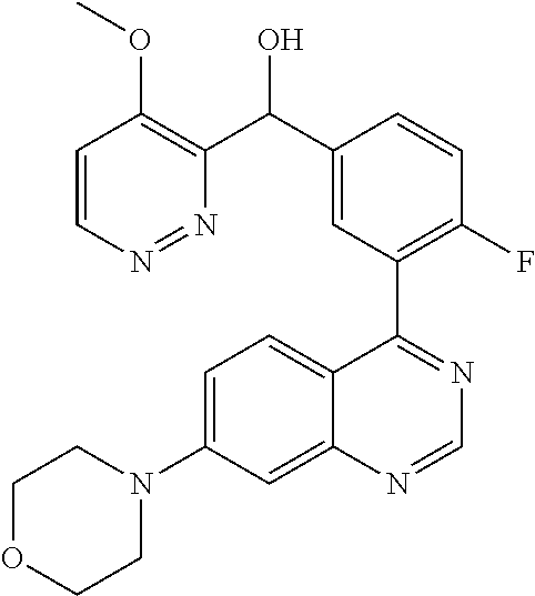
C1=CN=NC(C(C2=CC(C3=NC=NC4=CC(N5CCOCC5)=CC=C34)=C(F)C=C2)O)=C1OC
